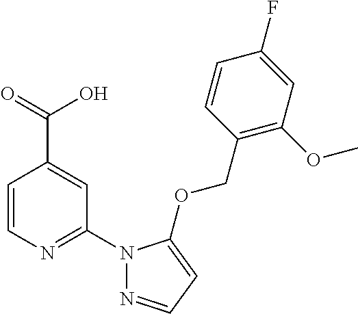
C1=CN=C(N2N=CC=C2OCC2=C(OC)C=C(F)C=C2)C=C1C(=O)O
